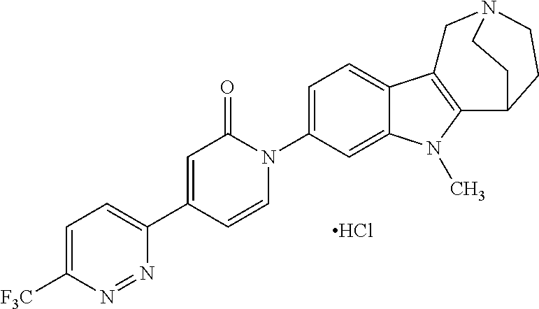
Cl.C1=C([F3C])N=NC(C2=CC(=O)N(C3=CC=C4C(=C3)N(C)C3=C4CN4CCC3CC4)C=C2)=C1
